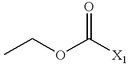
C(OC([X1])=O)C
